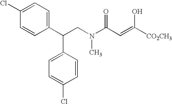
C1(Cl)=CC=C(C(CN(C)C(C=C([CO2CH3])O)=O)C2=CC=C(Cl)C=C2)C=C1
